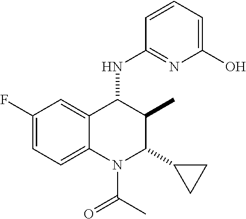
C1(F)=CC=C2C(=C1)C(NC1=NC(O)=CC=C1)C(C)C(C1CC1)N2C(C)=O
